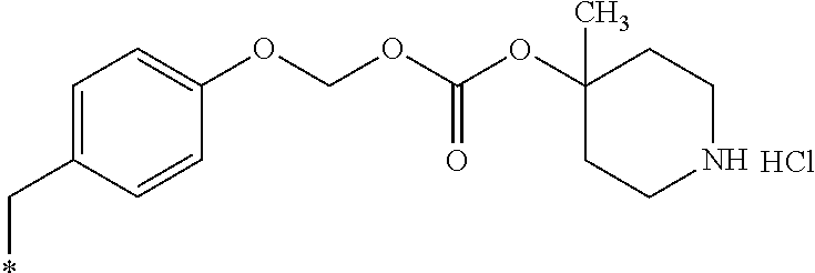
Cl.C1=C(C*)C=CC(OCOC(=O)OC2(C)CCNCC2)=C1
